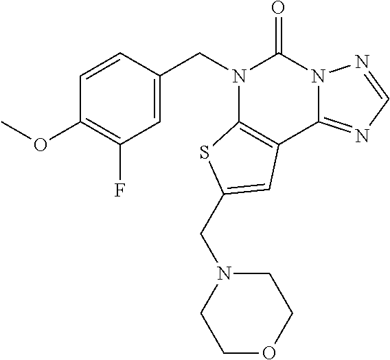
C1=CC(CN2C3=C(C4=NC=NN4C2=O)C=C(CN2CCOCC2)S3)=CC(F)=C1OC
